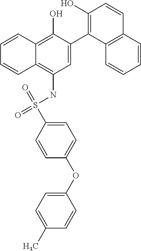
C1=C(C2=C(O)C=CC3=C2C=CC=C3)C(O)=C2C(=C1NS(=O)(=O)C1=CC=C(OC3=CC=C(C)C=C3)C=C1)C=CC=C2
